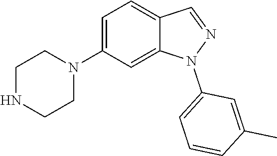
C1NCCN(C2=CC=C3C(=C2)N(C2=CC=CC(C)=C2)N=C3)C1
